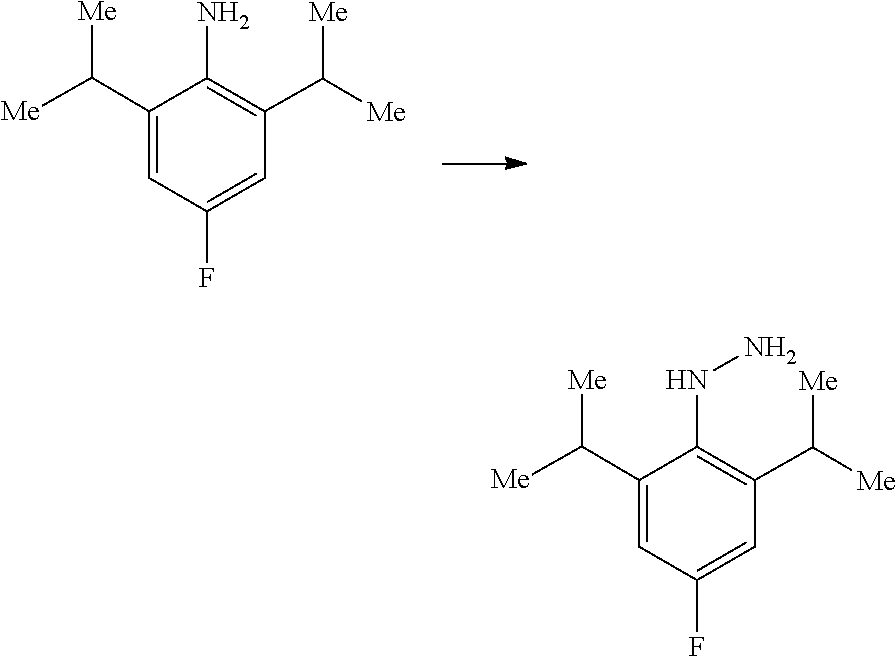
C1(N)=C(C([Me])[Me])C=C(F)C=C1C([Me])[Me].C1(NN)=C(C([Me])[Me])C=C(F)C=C1C([Me])[Me]
